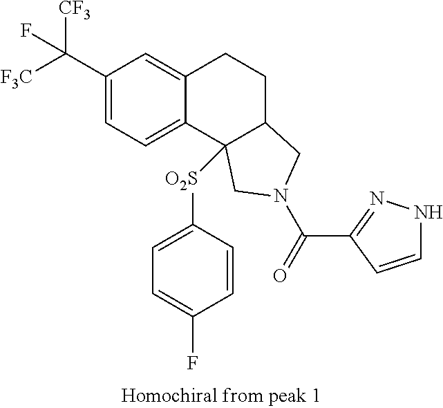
[F3C]C(C1=CC=C2C(=C1)CCC1C2([O2S]C2=CC=C(F)C=C2)CN(C(=O)C2=NNC=C2)C1)([CF3])F
